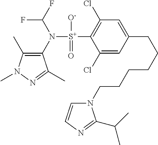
C1(C)=C(N([S+](C2=C(Cl)C=C(CCCCCCN3C=CN=C3C(C)C)C=C2Cl)([O-])=O)C(F)F)C(C)=NN1C
